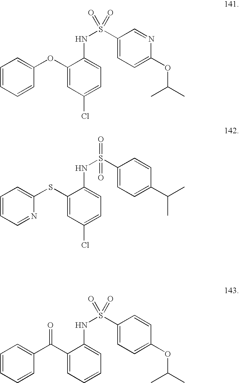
C1=CC=CC(OC2=CC(Cl)=CC=C2NS(C2=CC=C(OC(C)C)N=C2)(=O)=O)=C1.C1=CC=NC(SC2=CC(Cl)=CC=C2NS(C2=CC=C(C(C)C)C=C2)(=O)=O)=C1.C1=CC=CC(C(C2=CC=CC=C2NS(C2=CC=C(OC(C)C)C=C2)(=O)=O)=O)=C1
